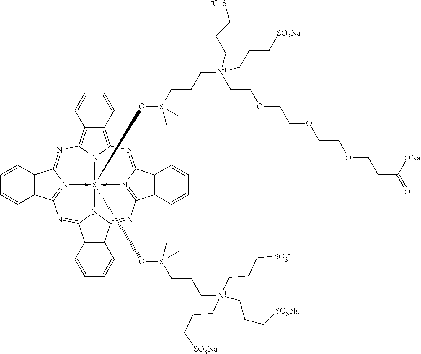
C1=CC2=C(C=C1)C1=NC3=C4C(=C5N3[Si]36(O[Si](CCC[N+](CCC[SO3Na])(CCC[SO3Na])CCC[SO3-])(C)C)(O[Si](CCC[N+](CCC[SO3Na])(CCOCCOCCOCCC(=O)[ONa])CCC[-O3S])(C)C)-N1=C2N=C1C2=C(C(=NC7=N->3C(=N5)C3=C7C=CC=C3)N16)C=CC=C2)C=CC=C4
